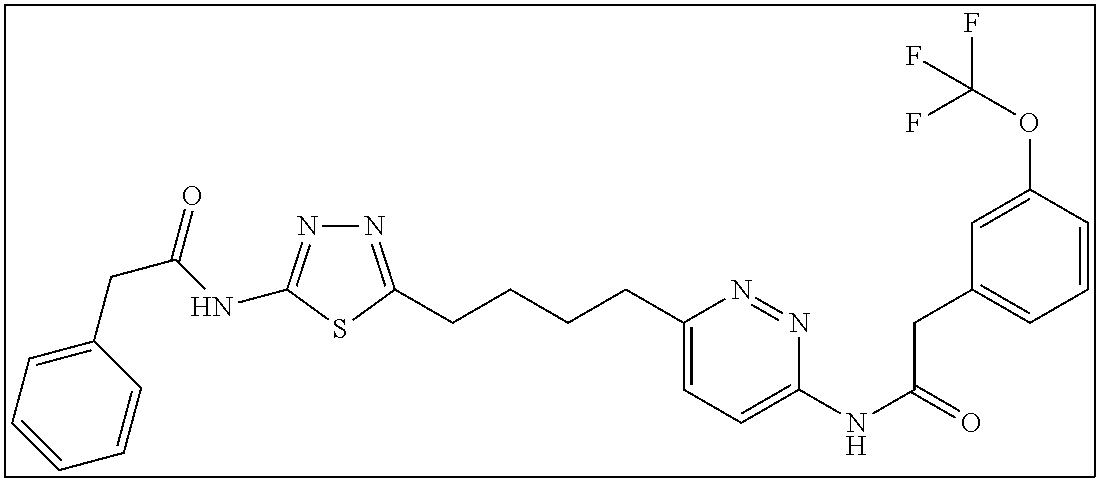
N1=C(CCCCC2=CC=C(NC(=O)CC3=CC=CC(OC(F)(F)F)=C3)N=N2)SC(NC(CC2=CC=CC=C2)=O)=N1
